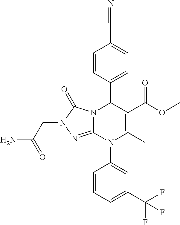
C1=CC(C2N3C(=NN(CC(N)=O)C3=O)N(C3=CC(C(F)(F)F)=CC=C3)C(C)=C2C(OC)=O)=CC=C1C#N
